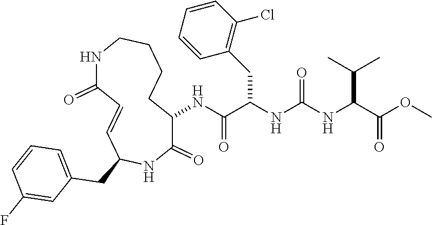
N(C(C(NC(NC(C(OC)=O)C(C)C)=O)CC1=C(Cl)C=CC=C1)=O)C1C(=O)NC(CC2=CC=CC(F)=C2)C=CC(=O)NCCCC1
